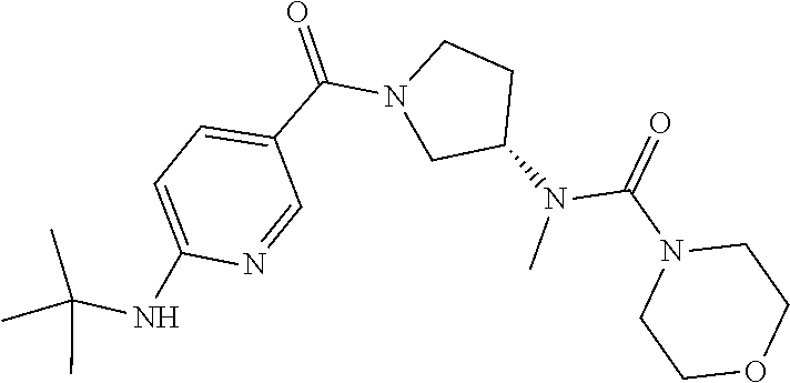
CN(C1CN(C(C2=CC=C(NC(C)(C)C)N=C2)=O)CC1)C(=O)N1CCOCC1
